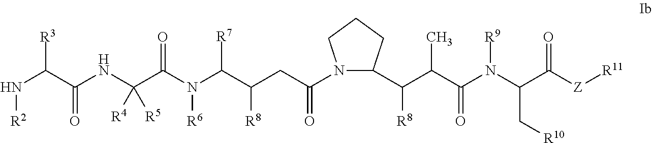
N([R2])C(C(NC(C(N(C(C(CC(N1C(C(C(C(N(C(C([Z][R11])=O)C[R10])[R9])=O)C)[R8])CCC1)=O)[R8])[R7])[R6])=O)([R4])[R5])=O)[R3]
